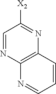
C1=NC2=C(N=C1[X2])C=CC=N2
